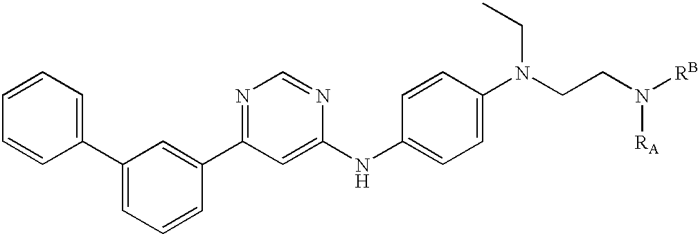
C1=CC=CC(C2=CC=CC(C3=NC=NC(NC4=CC=C(N(CCN([RB])[RA])CC)C=C4)=C3)=C2)=C1
